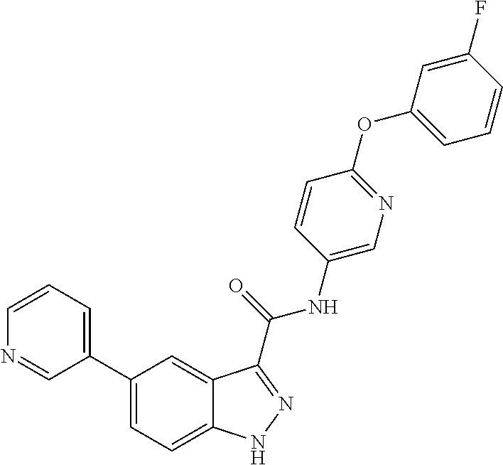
C1=CN=CC(C2=CC=C3C(=C2)C(C(NC2=CN=C(OC4=CC=CC(F)=C4)C=C2)=O)=NN3)=C1
